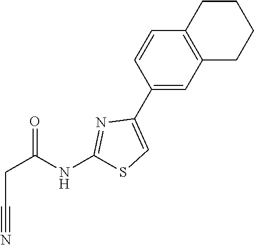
C(C#N)C(=O)NC1=NC(C2=CC3=C(C=C2)CCCC3)=CS1
